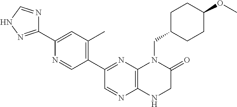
C1(C2=NNC=N2)=CC(C)=C(C2=NC3=C(N=C2)NCC(=O)N3CC2CCC(OC)CC2)C=N1
